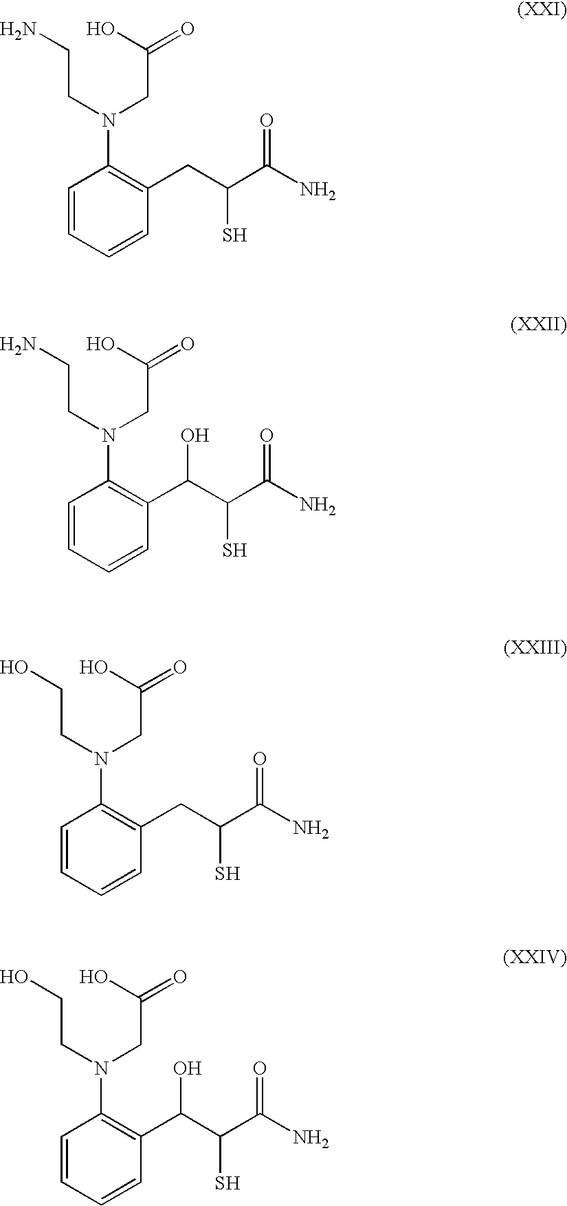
C(CN(CC(O)=O)C1=C(CC(C(N)=O)S)C=CC=C1)N.C(CN(CC(O)=O)C1=C(C(C(C(N)=O)S)O)C=CC=C1)N.C(CN(CC(O)=O)C1=C(CC(C(N)=O)S)C=CC=C1)O.C(CN(CC(O)=O)C1=C(C(C(C(N)=O)S)O)C=CC=C1)O
